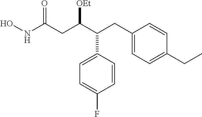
C1=CC(C(C(CC(NO)=O)[OEt])CC2=CC=C(CC)C=C2)=CC=C1F
